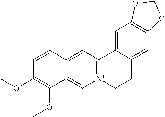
C1=C2C(=CC3=C1OCO3)CC[N+]1=C2C=C2C(=C1)C(OC)=C(OC)C=C2
